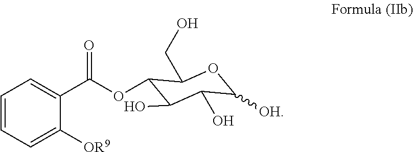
O(C(=O)C1=CC=CC=C1[OR9])C1C(O)C(O)C([OH])OC1CO
